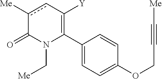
C1(C2=C([Y])cc([Me])C(=O)N2C[Me])=CC=C(OCC#C[Me])C=C1
